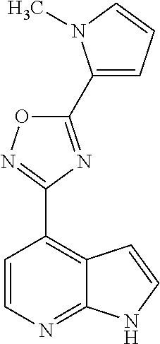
C1=CN=C2C(=C1C1=NOC(C3=CC=CN3C)=N1)C=CN2
